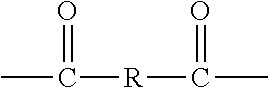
CC([R]C(C)=O)=O
